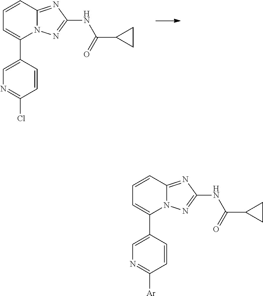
C1=CC2=NC(NC(C3CC3)=O)=NN2C(C2=CN=C(Cl)C=C2)=C1.C1=CC2=NC(NC(C3CC3)=O)=NN2C(C2=CN=C([Ar])C=C2)=C1
